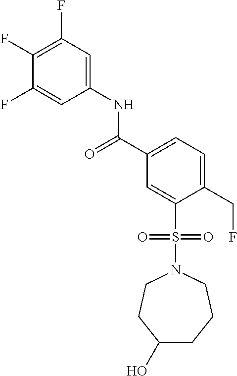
C1(F)=C(F)C=C(NC(C2=CC=C(CF)C(S(N3CCC(O)CCC3)(=O)=O)=C2)=O)C=C1F
